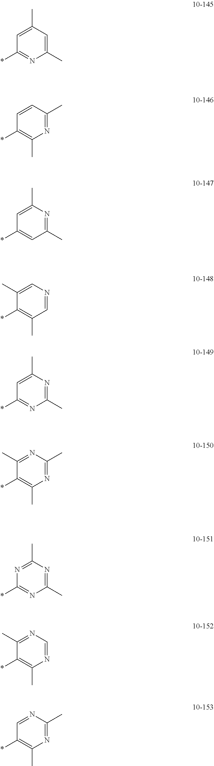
C1(C)=CC(C)=CC(*)=N1.N1=C(C)C=CC(*)=C1C.C1(C)=NC(C)=CC(*)=C1.C1=NC=C(C)C(*)=C1C.C1(C)=NC(C)=CC(*)=N1.N1=C(C)N=C(C)C(*)=C1C.C1(C)=NC(C)=NC(*)=N1.N1=CN=C(C)C(*)=C1C.N1=C(C)N=CC(*)=C1C
